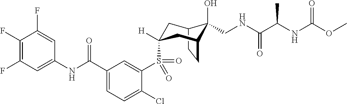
C1(F)=C(F)C=C(NC(C2=CC=C(Cl)C(S(=O)(=O)C3([H])CC4C(O)(CNC(C(NC(=O)OC)C)=O)C(CC4)C3)=C2)=O)C=C1F
